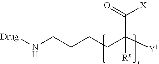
C(CC([Y1])(C(=O)[X1])[Rx])CCN[Drug]
